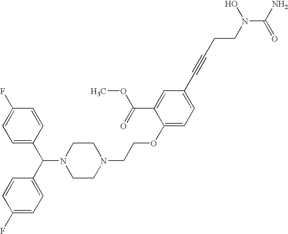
C1=C(C(C2=CC=C(F)C=C2)N2CCN(CCOC3=CC=C(C#CCCN(C(N)=O)O)C=C3C(=O)OC)CC2)C=CC(F)=C1
